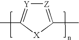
[Z]1=C(C)[X]C(C)=[Y]1
